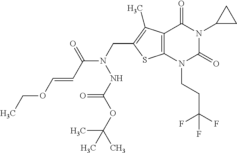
C12=C(N(CCC(F)(F)F)C(=O)N(C3CC3)C1=O)SC(CN(NC(OC(C)(C)C)=O)C(=O)C=COCC)=C2C
